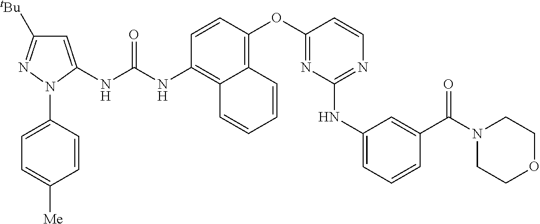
C1=CC(OC2=NC(NC3=CC=CC(C(N4CCOCC4)=O)=C3)=NC=C2)=C2C(=C1NC(NC1=CC([tBu])=NN1C1=CC=C([Me])C=C1)=O)C=CC=C2
